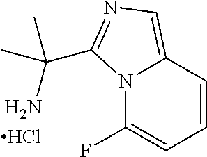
N12C(F)=CC=CC1=CN=C2C(N)(C)C.Cl
